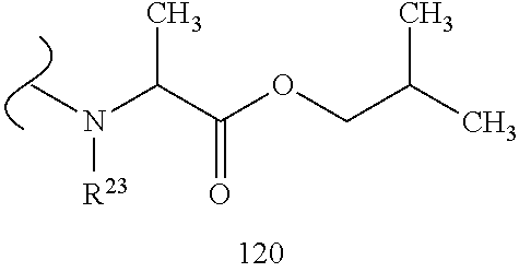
C(C(OCC(C)C)=O)(N([R23])C)C
